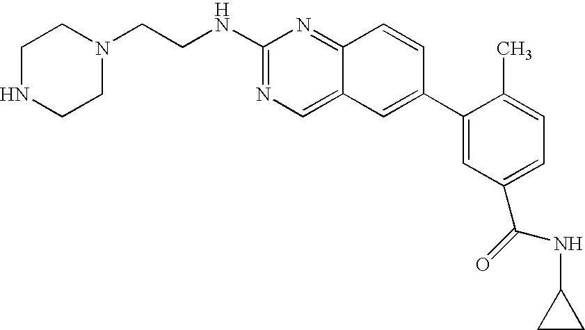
C1NCCN(CCNC2=NC=C3C(=N2)C=CC(C2=CC(C(=O)NC4CC4)=CC=C2C)=C3)C1
